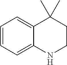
C1=CC=C2C(=C1)C(C)(C)CCN2
